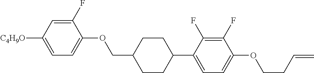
C1(F)=CC([C4H9O])=CC=C1OCC1CCC(C2=CC=C(OCCC=C)C(F)=C2F)CC1
